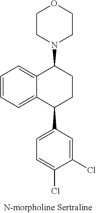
C12=CC=CC=C1C(C1=CC=C(Cl)C(Cl)=C1)CCC2N1CCOCC1
